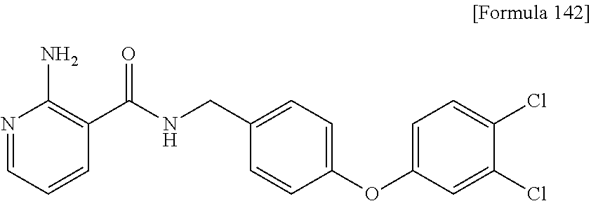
N1=CC=CC(C(NCC2=CC=C(OC3=CC=C(Cl)C(Cl)=C3)C=C2)=O)=C1N
